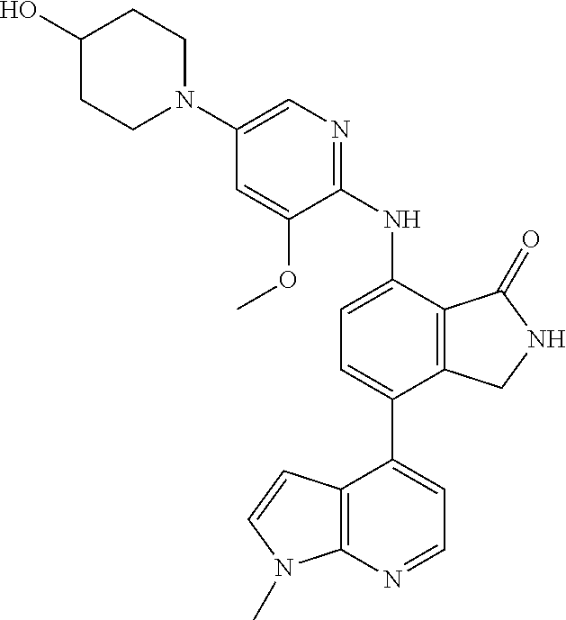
C1(O)CCN(C2=CN=C(NC3=CC=C(C4=CC=NC5=C4C=CN5C)C4=C3C(=O)NC4)C(OC)=C2)CC1
